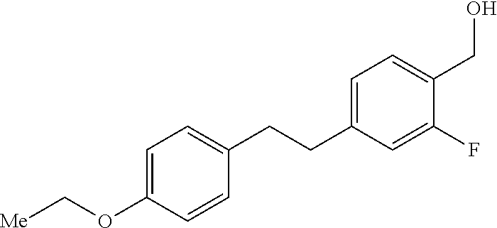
C1=C(CCC2=CC=C(OC[Me])C=C2)C=C(F)C(CO)=C1
